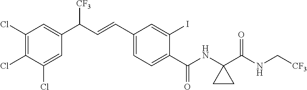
C1(Cl)=C(Cl)C(Cl)=CC(C(C=CC2=CC=C(C(NC3(C(NC[CF3])=O)CC3)=O)C(I)=C2)[CF3])=C1
